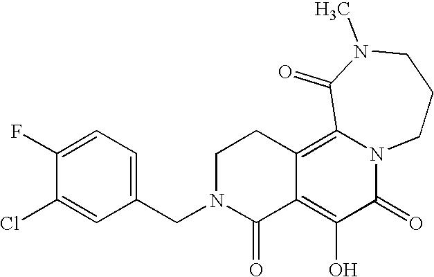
C1N(CC2=CC=C(F)C(Cl)=C2)C(=O)C2=C(O)C(=O)N3C(=C2C1)C(=O)N(C)CCC3
